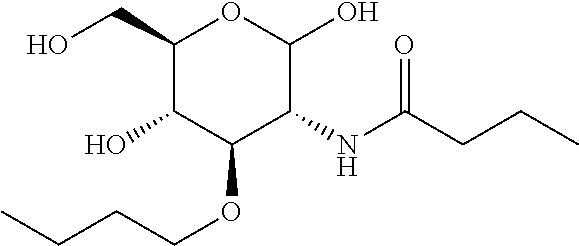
C1(CO)C(O)C(OCCCC)C(NC(CCC)=O)C(O)O1
